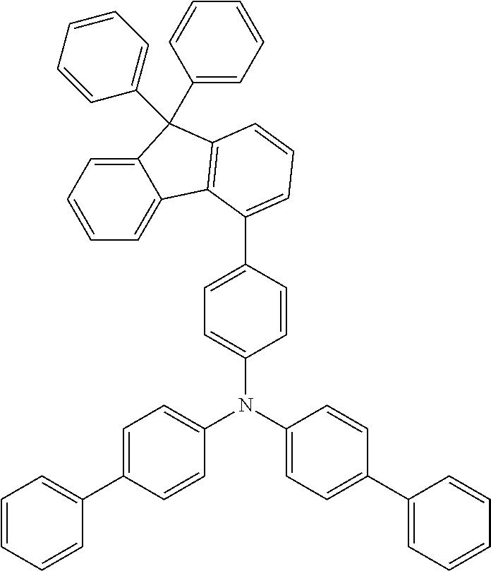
C12=CC=CC=C1C1=C(C2(C2=CC=CC=C2)C2=CC=CC=C2)C=CC=C1C1=CC=C(N(C2=CC=C(C3=CC=CC=C3)C=C2)C2=CC=C(C3=CC=CC=C3)C=C2)C=C1
